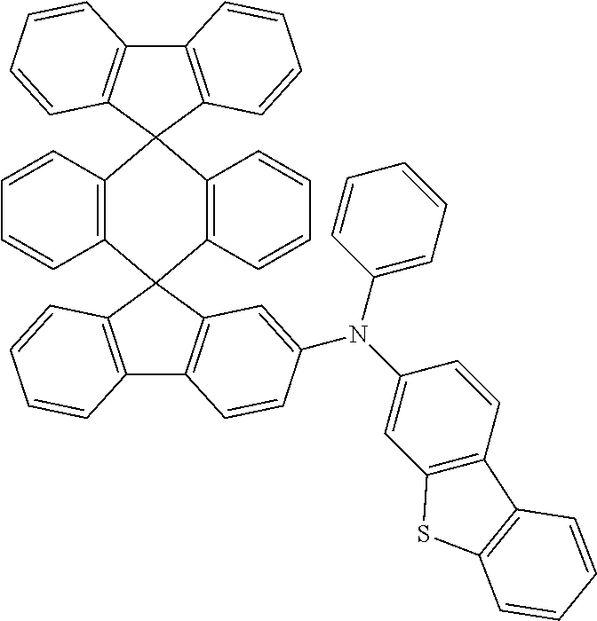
C12=C(C=CC=C1)C1(C3=C(C=CC=C3)C23C2=C(C4=C3C=CC=C4)C=CC=C2)C2=C(C3=C1C=CC=C3)C=CC(N(C1=CC3=C(C=C1)C1=C(S3)C=CC=C1)C1=CC=CC=C1)=C2
